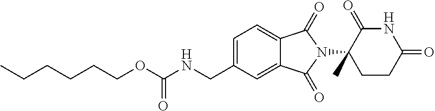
O(CCCCCC)C(NCC1=CC=C2C(=C1)C(=O)N(C1(C)CCC(=O)NC1=O)C2=O)=O
